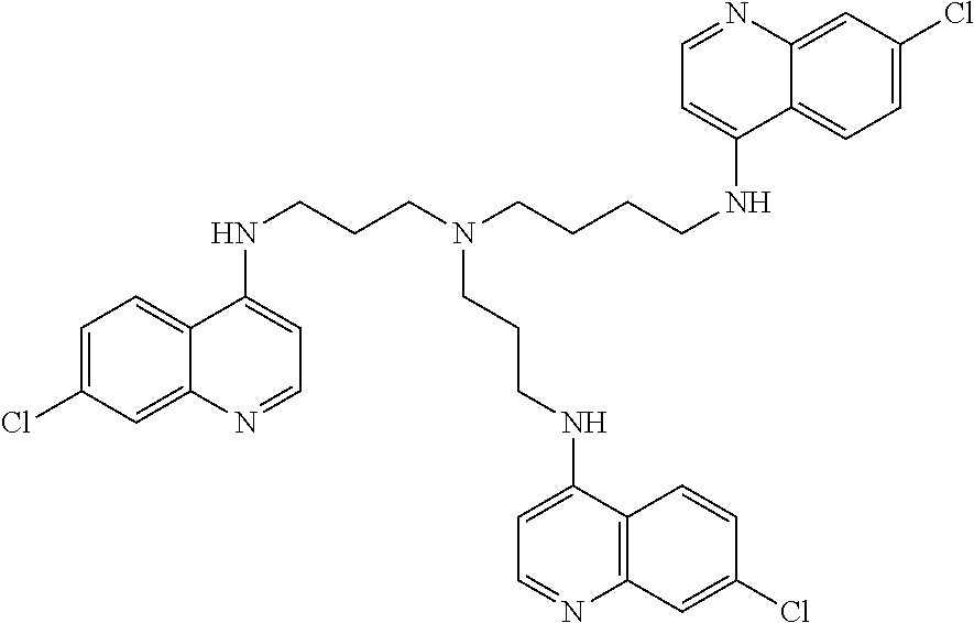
C1=C(Cl)C=C2C(=C1)C(NCCCN(CCCCNC1=CC=NC3=CC(Cl)=CC=C13)CCCNC1=CC=NC3=C1C=CC(Cl)=C3)=CC=N2
